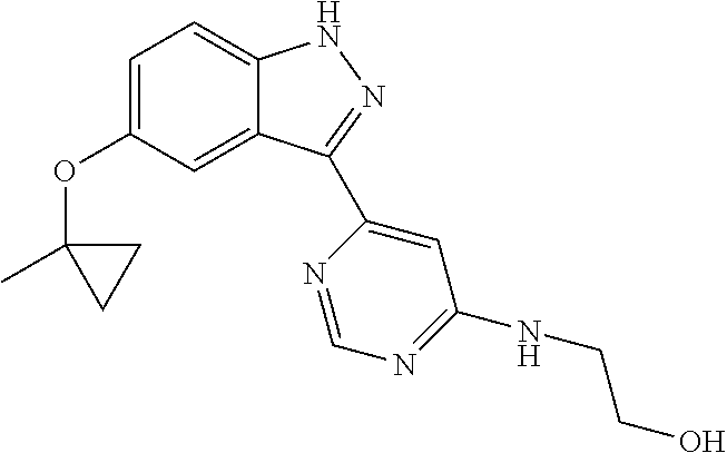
C1=C(OC2(C)CC2)C=C2C(=C1)NN=C2C1=CC(NCCO)=NC=N1
